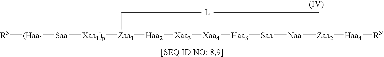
[R3][(Haa1][Saa][Xaa1)p][Zaa1][Haa2][Xaa3][Xaa4][Haa3][Saa][Naa][Zaa2][Haa4][R3]
